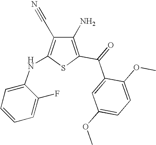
C1(N)=C(C(=O)C2=CC(OC)=CC=C2OC)SC(NC2=CC=CC=C2F)=C1C#N
